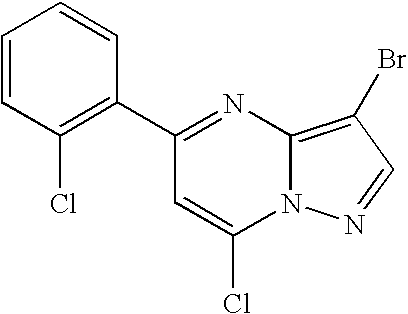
C1=CC(Cl)=C(C2=NC3=C(Br)C=NN3C(Cl)=C2)C=C1
